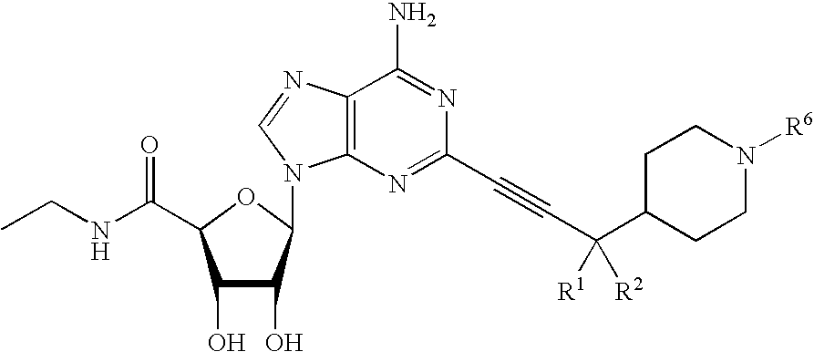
C1(O)C(O)C(N2C3=C(N=C2)C(N)=NC(C#CC(C2CCN([R6])CC2)([R1])[R2])=N3)OC1C(NCC)=O
